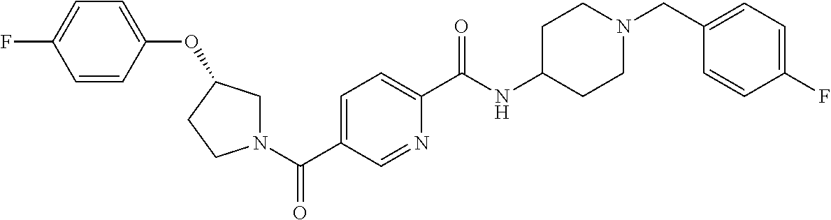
C1N(C(C2=CC=C(C(=O)NC3CCN(CC4=CC=C(F)C=C4)CC3)N=C2)=O)CCC1OC1=CC=C(F)C=C1
